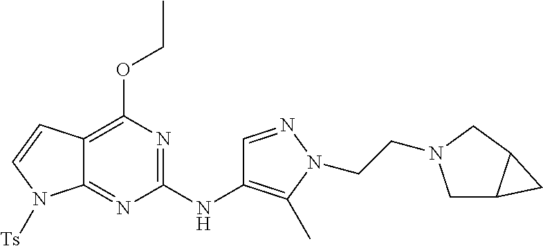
C12=C(OCC)N=C(NC3=C(C)N(CCN4CC5C(C4)C5)N=C3)N=C1N([Ts])C=C2
